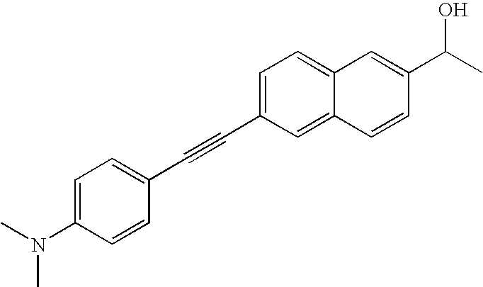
C12=CC=C(C#CC3=CC=C(N(C)C)C=C3)C=C1C=CC(C(C)O)=C2
